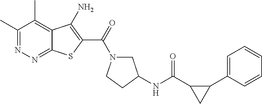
C1(C)=NN=C2C(=C1C)C(N)=C(C(=O)N1CC(NC(C3C(C4=CC=CC=C4)C3)=O)CC1)S2
